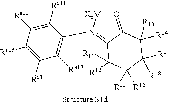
C1([R12])([R11])C([R15])([R16])C([R17])([R18])C([R14])([R13])C2=O[XpM]N(C3=C([Ra15])C([Ra14])=C([Ra13])C([Ra12])=C3[Ra11])=C12
